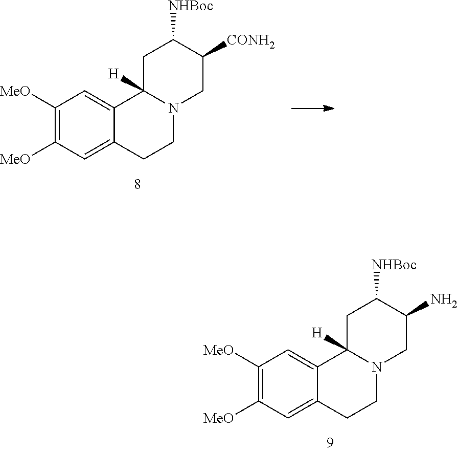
C1([MeO])=C([MeO])C=C2C(=C1)C1([H])N(CC2)CC(N)C([NHBoc])C1.C1([MeO])=C([MeO])C=C2C(=C1)C1([H])N(CC2)CC([CONH2])C([NHBoc])C1
